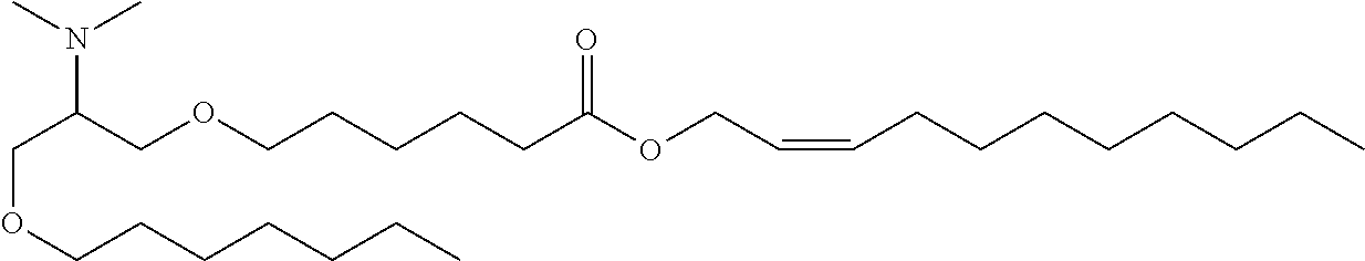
C(C(COCCCCCC(OCC=CCCCCCCCC)=O)N(C)C)OCCCCCCC
